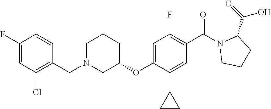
N1(CC2=C(Cl)C=C(F)C=C2)CC(OC2=CC(F)=C(C(=O)N3CCCC3C(O)=O)C=C2C2CC2)CCC1
